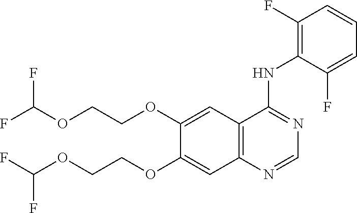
FC(OCCOC1=CC2=C(C=C1OCCOC(F)F)N=CN=C2NC1=C(F)C=CC=C1F)F
